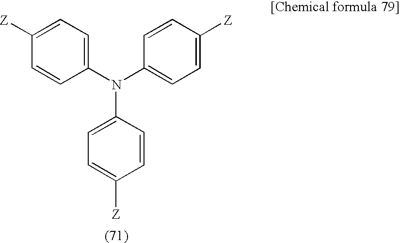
C1([Z])=CC=C(N(C2=CC=C([Z])C=C2)C2=CC=C([Z])C=C2)C=C1
